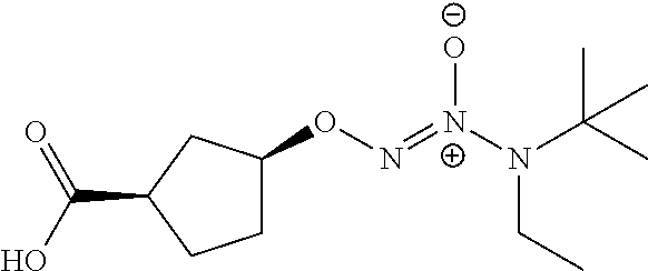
C1C(ON=[N+](N(C(C)(C)C)CC)[O-])CC(C(O)=O)C1
